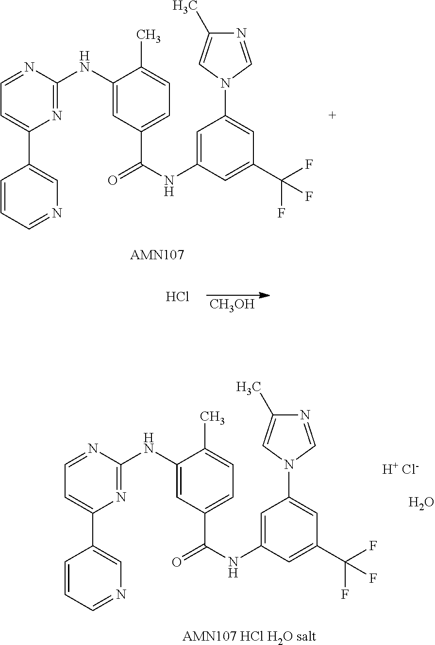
N1=C(NC2=CC(C(=O)NC3=CC(N4C=NC(C)=C4)=CC(C(F)(F)F)=C3)=CC=C2C)N=CC=C1C1=CN=CC=C1.Cl.[CH3OH].N1=C(NC2=CC(C(=O)NC3=CC(N4C=NC(C)=C4)=CC(C(F)(F)F)=C3)=CC=C2C)N=CC=C1C1=CN=CC=C1.[H+ Cl-].O
